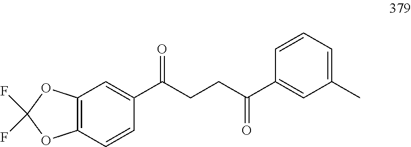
C12=C(C=CC(C(CCC(C3=CC(C)=CC=C3)=O)=O)=C1)OC(F)(F)O2
